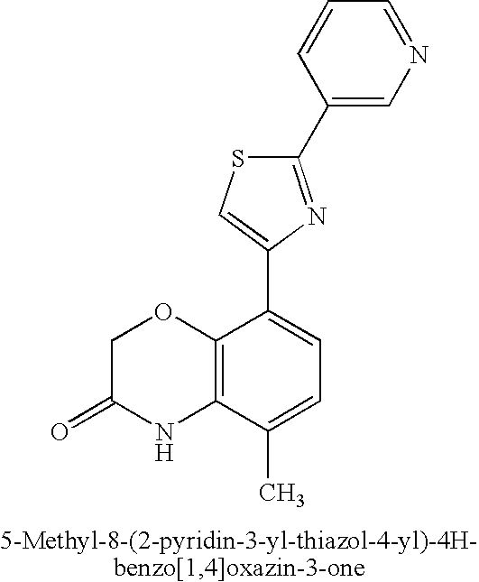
C1C(=O)NC2=C(O1)C(C1=CSC(C3=CN=CC=C3)=N1)=CC=C2C
